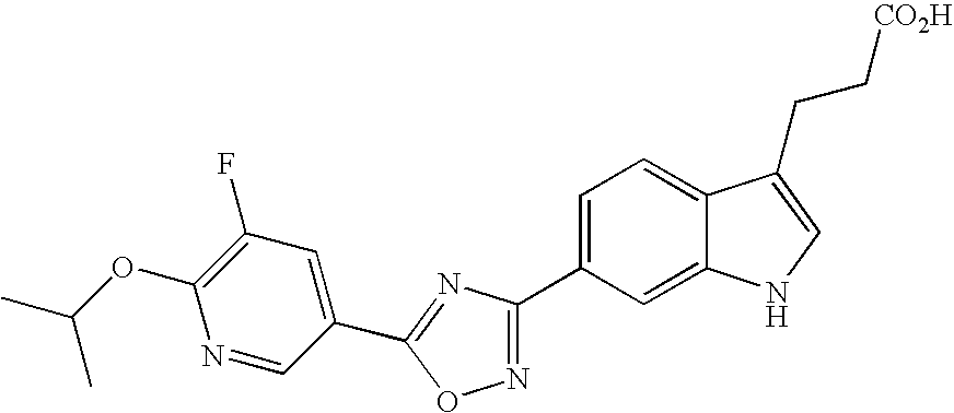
C1(OC(C)C)=C(F)C=C(C2=NC(C3=CC=C4C(=C3)NC=C4CC[CO2H])=NO2)C=N1
